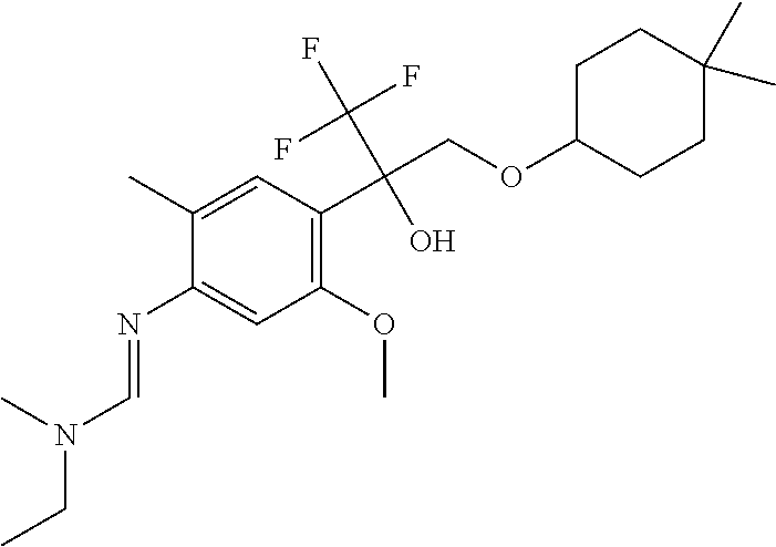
C1(N=CN(CC)C)=CC(OC)=C(C(COC2CCC(C)(C)CC2)(C(F)(F)F)O)C=C1C
